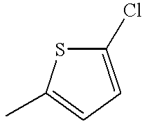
C1(Cl)=CC=C(C)S1
